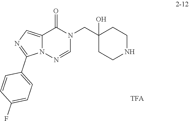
C12=CN=C(C3=CC=C(F)C=C3)N1N=CN(CC1(O)CCNCC1)C2=O
